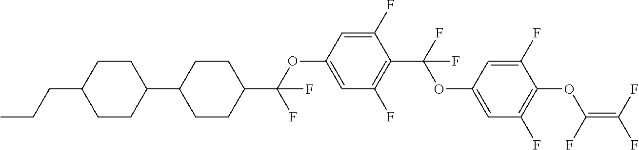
O(C1=CC(F)=C(C(F)(OC2=CC(F)=C(OC(=C(F)F)F)C(F)=C2)F)C(F)=C1)C(C1CCC(C2CCC(CCC)CC2)CC1)(F)F
